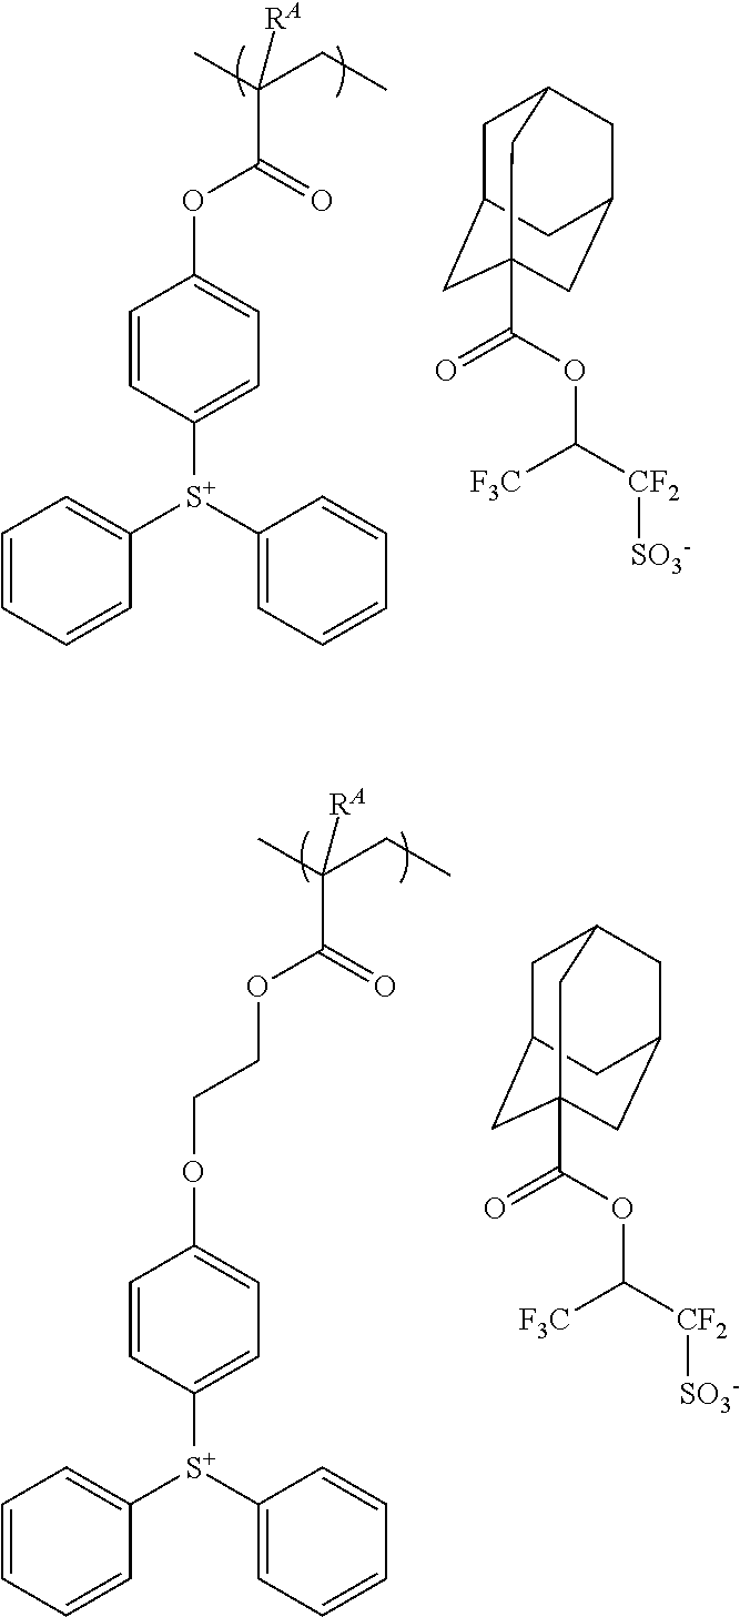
C(C(=O)OC1=CC=C([S+](C2=CC=CC=C2)C2=CC=CC=C2)C=C1)(C)(CC)[RA].C1C2CC3(C(OC([F3C])[CF2][SO3-])=O)CC(CC1C3)C2.C(C(=O)OCCOC1=CC=C([S+](C2=CC=CC=C2)C2=CC=CC=C2)C=C1)(C)(CC)[RA].C1C2CC3(C(OC([F3C])[CF2][SO3-])=O)CC(CC1C3)C2
